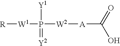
[R][W1]P([Y1])(=[Y2])[W2][A]C(O)=O
